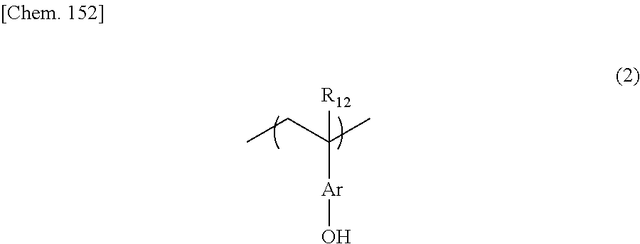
CCC(C)([R12])[Ar]O
